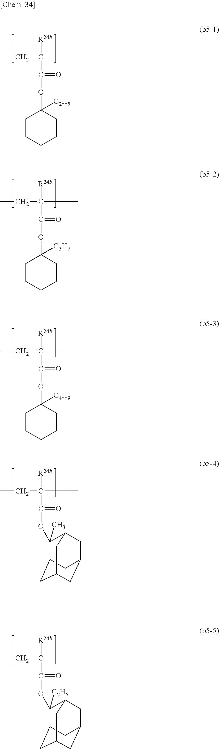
CCC(C)([R24b])C(OC1([C2H5])CCCCC1)=O.CCC(C)([R24b])C(OC1([C3H7])CCCCC1)=O.CCC(C)([R24b])C(OC1([C4H9])CCCCC1)=O.CCC(C)([R24b])C(=O)OC1(C)C2CC3CC(CC1C3)C2.CCC(C)([R24b])C(=O)OC1([C2H5])C2CC3CC(CC1C3)C2
